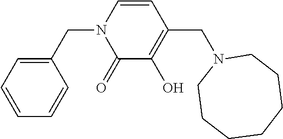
C1(CN2C(=O)C(O)=C(CN3CCCCCCC3)C=C2)=CC=CC=C1
